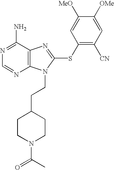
N1=C(N)C2=C(N=C1)N(CCC1CCN(C(C)=O)CC1)C(SC1=C([CN])C=C([OMe])C([MeO])=C1)=N2
